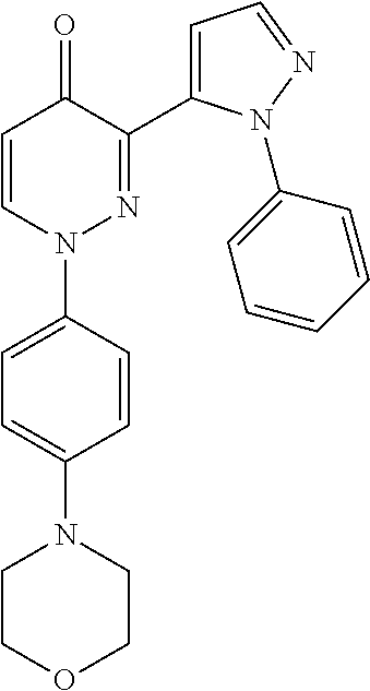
C1=CN(C2=CC=C(N3CCOCC3)C=C2)N=C(C2=CC=NN2C2=CC=CC=C2)C1=O
